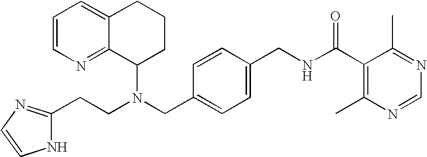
N(CC1=CC=C(CNC(C2=C(C)N=CN=C2C)=O)C=C1)(C1CCCC2=CC=CN=C12)CCC1=NC=CN1
